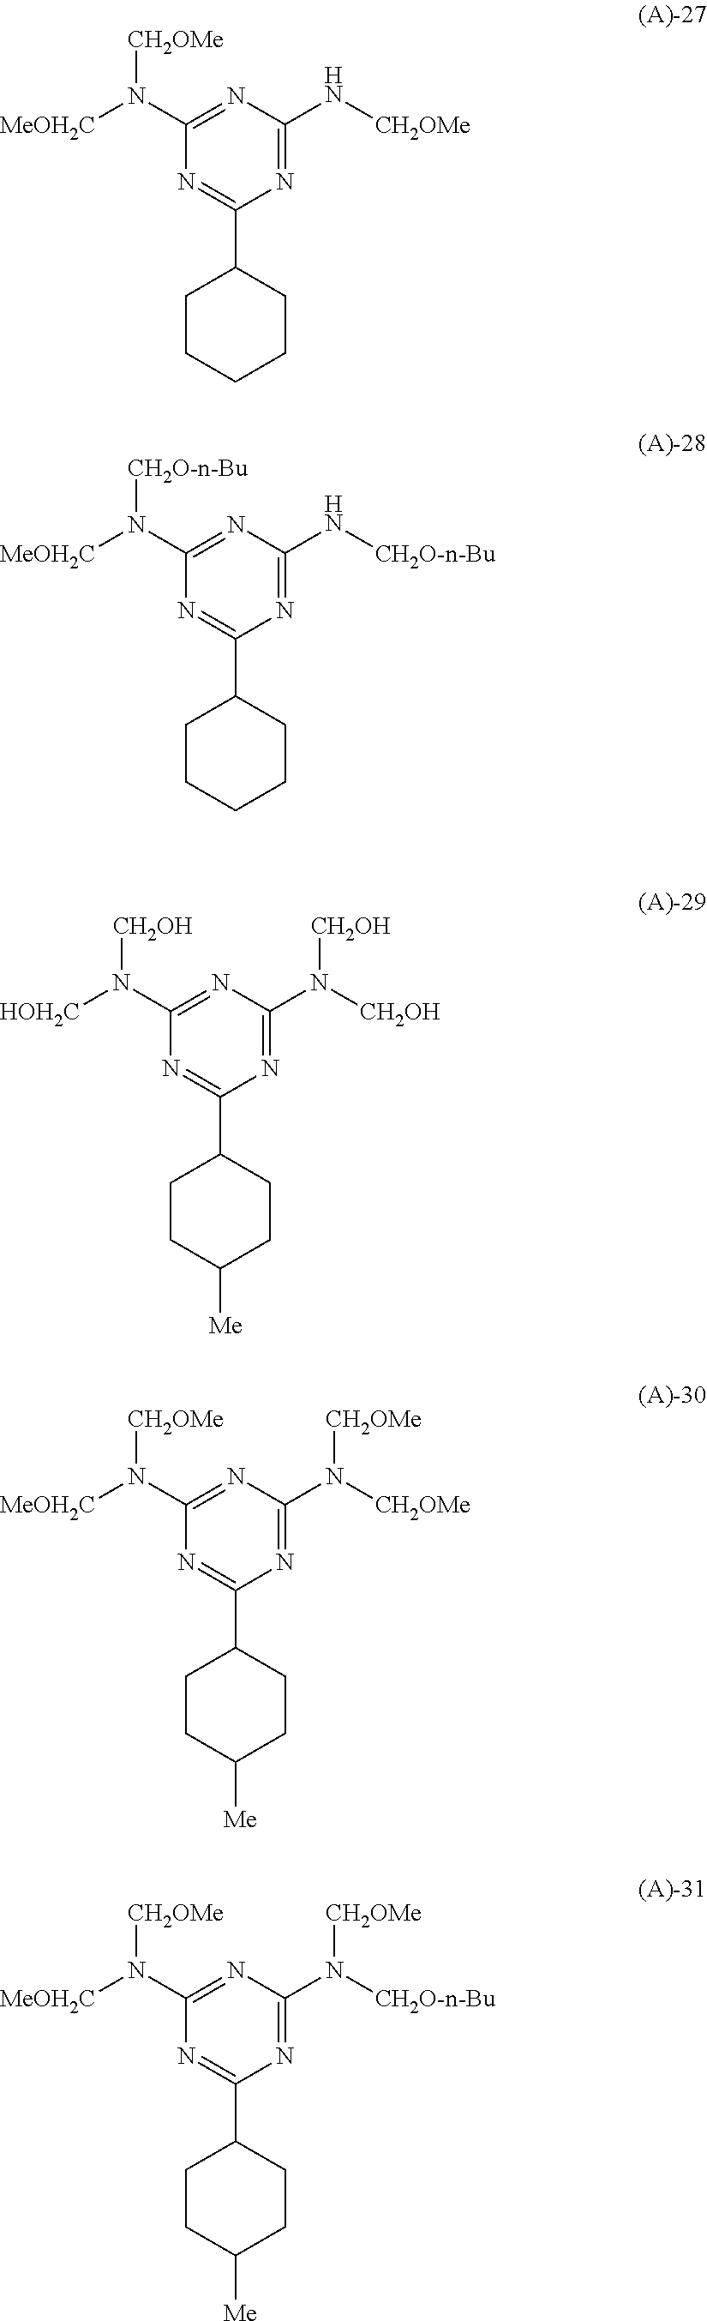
N1=C(N[CH2OMe])N=C(N([CH2OMe])[MeOH2C])N=C1C1CCCCC1.N1=C(N([CH2O-n-Bu])[CH2OMe])N=C(N([CH2OMe])[MeOH2C])N=C1C1CCC([Me])CC1.N1=C(N[CH2O-n-Bu])N=C(N([MeOH2C])[CH2O-n-Bu])N=C1C1CCCCC1.N1=C(N([CH2OH])[CH2OH])N=C(N([CH2OH])[HOH2C])N=C1C1CCC([Me])CC1.N1=C(N([CH2OMe])[CH2OMe])N=C(N([CH2OMe])[MeOH2C])N=C1C1CCC([Me])CC1
